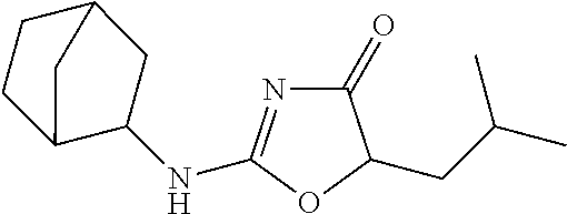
C1(=O)N=C(NC2C3CCC(C2)C3)OC1CC(C)C
